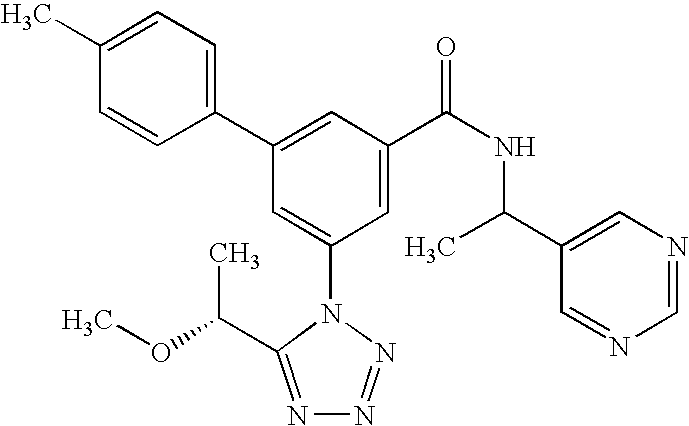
C1(C2=CC(C(NC(C3=CN=CN=C3)C)=O)=CC(N3C(C(C)OC)=NN=N3)=C2)=CC=C(C)C=C1
